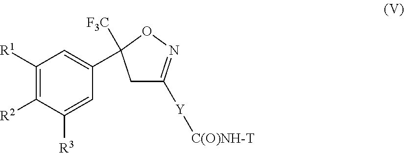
C1([R1])=C([R2])C([R3])=CC(C2([F3C])CC([Y][C(O)NH-T])=NO2)=C1
